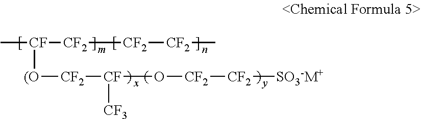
C[CF]([CF2][CF2][CF2]C)[(O][CF2][CF](O[CF2][CF2][SO3-M+])[CF3]
